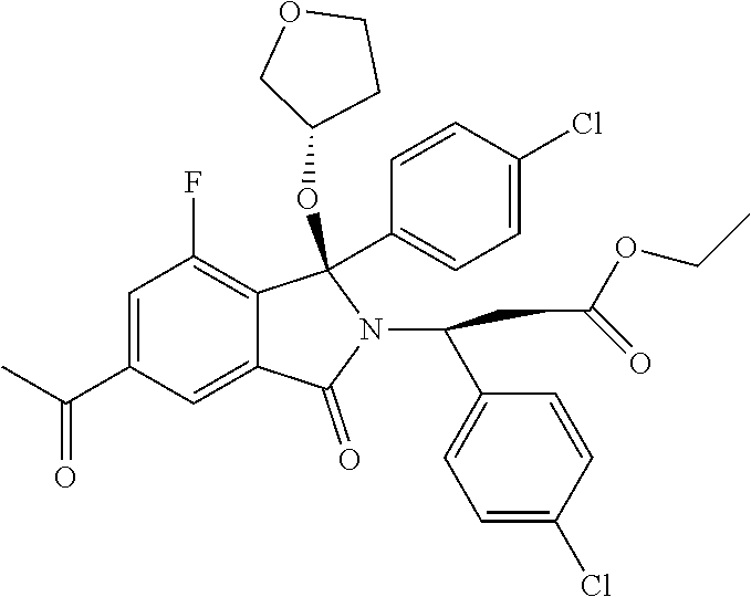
C1=C(C(C)=O)C=C2C(=C1F)C(OC1CCOC1)(C1=CC=C(Cl)C=C1)N(C(C1=CC=C(Cl)C=C1)CC(OCC)=O)C2=O
